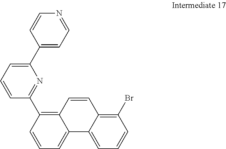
C1(C2=CC=CC(C3=C4C(=CC=C3)C3=CC=CC(Br)=C3C=C4)=N2)=CC=NC=C1
